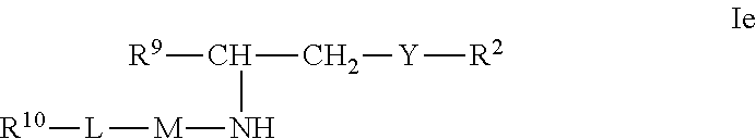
[R10][L][M]NC(C[Y][R2])[R9]
